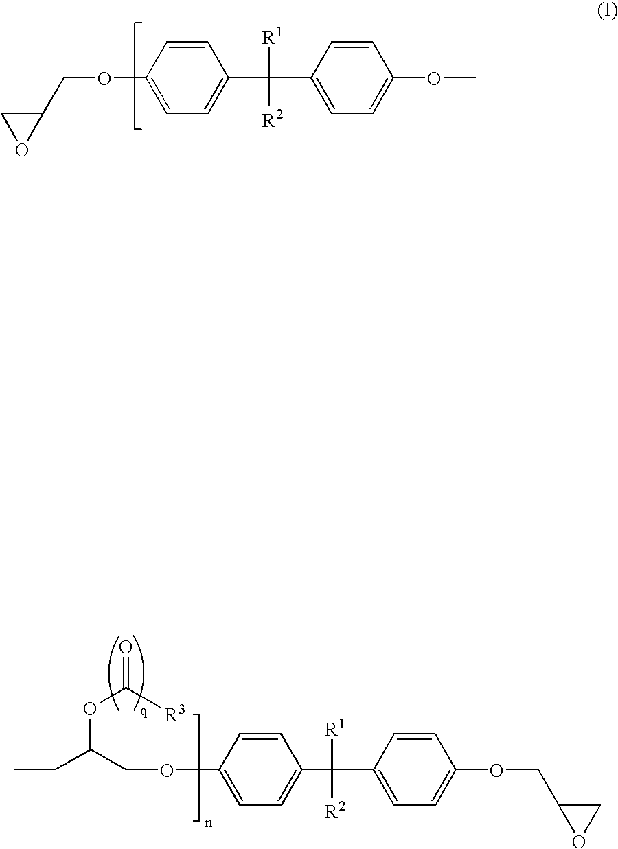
C1=CC(OCC2CO2)=CC=C1C(C1=CC=C(OC)C=C1)([R1])[R2].C(C(OC(=O)[R3])COC1=CC=C(C(C2=CC=C(OCC3CO3)C=C2)([R1])[R2])C=C1)C
